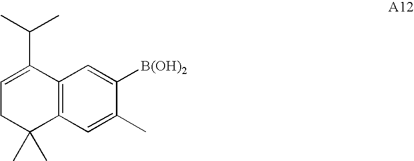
C1=C(C(C)C)C2=C(C(C)(C)C1)C=C(C)C([B(OH)2])=C2
